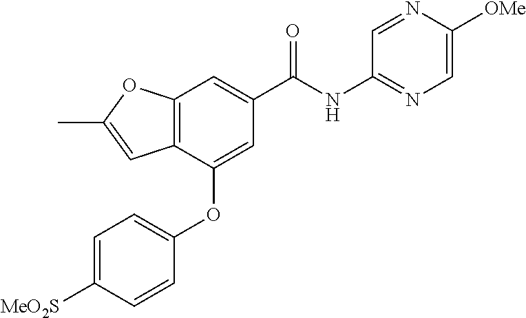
C12=C(C(OC3=CC=C([MeO2S])C=C3)=CC(C(NC3=NC=C([OMe])N=C3)=O)=C1)C=C(C)O2
